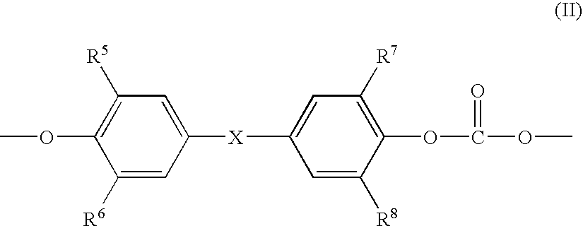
COC1=C([R5])C=C([X]C2=CC([R7])=C(OC(OC)=O)C([R8])=C2)C=C1[R6]
